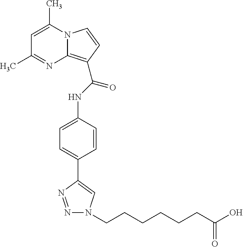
C1=C(C)N2C(=C(C(NC3=CC=C(C4=CN(CCCCCCC(=O)O)N=N4)C=C3)=O)C=C2)N=C1C
